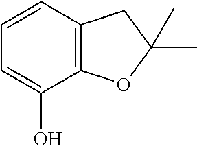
C12=C(C=CC=C1O)CC(C)(C)O2
